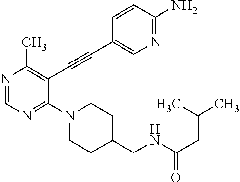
N1=CN=C(N2CCC(CNC(CC(C)C)=O)CC2)C(C#CC2=CN=C(N)C=C2)=C1C
